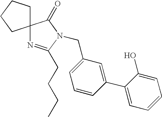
C1(CN2C(CCCC)=NC3(C2=O)CCCC3)=CC=CC(C2=CC=CC=C2O)=C1
